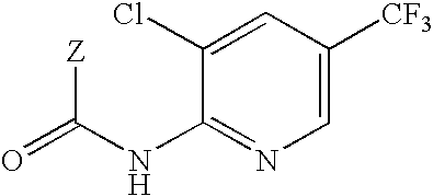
O=C(NC1=NC=C([CF3])C=C1Cl)[Z]
